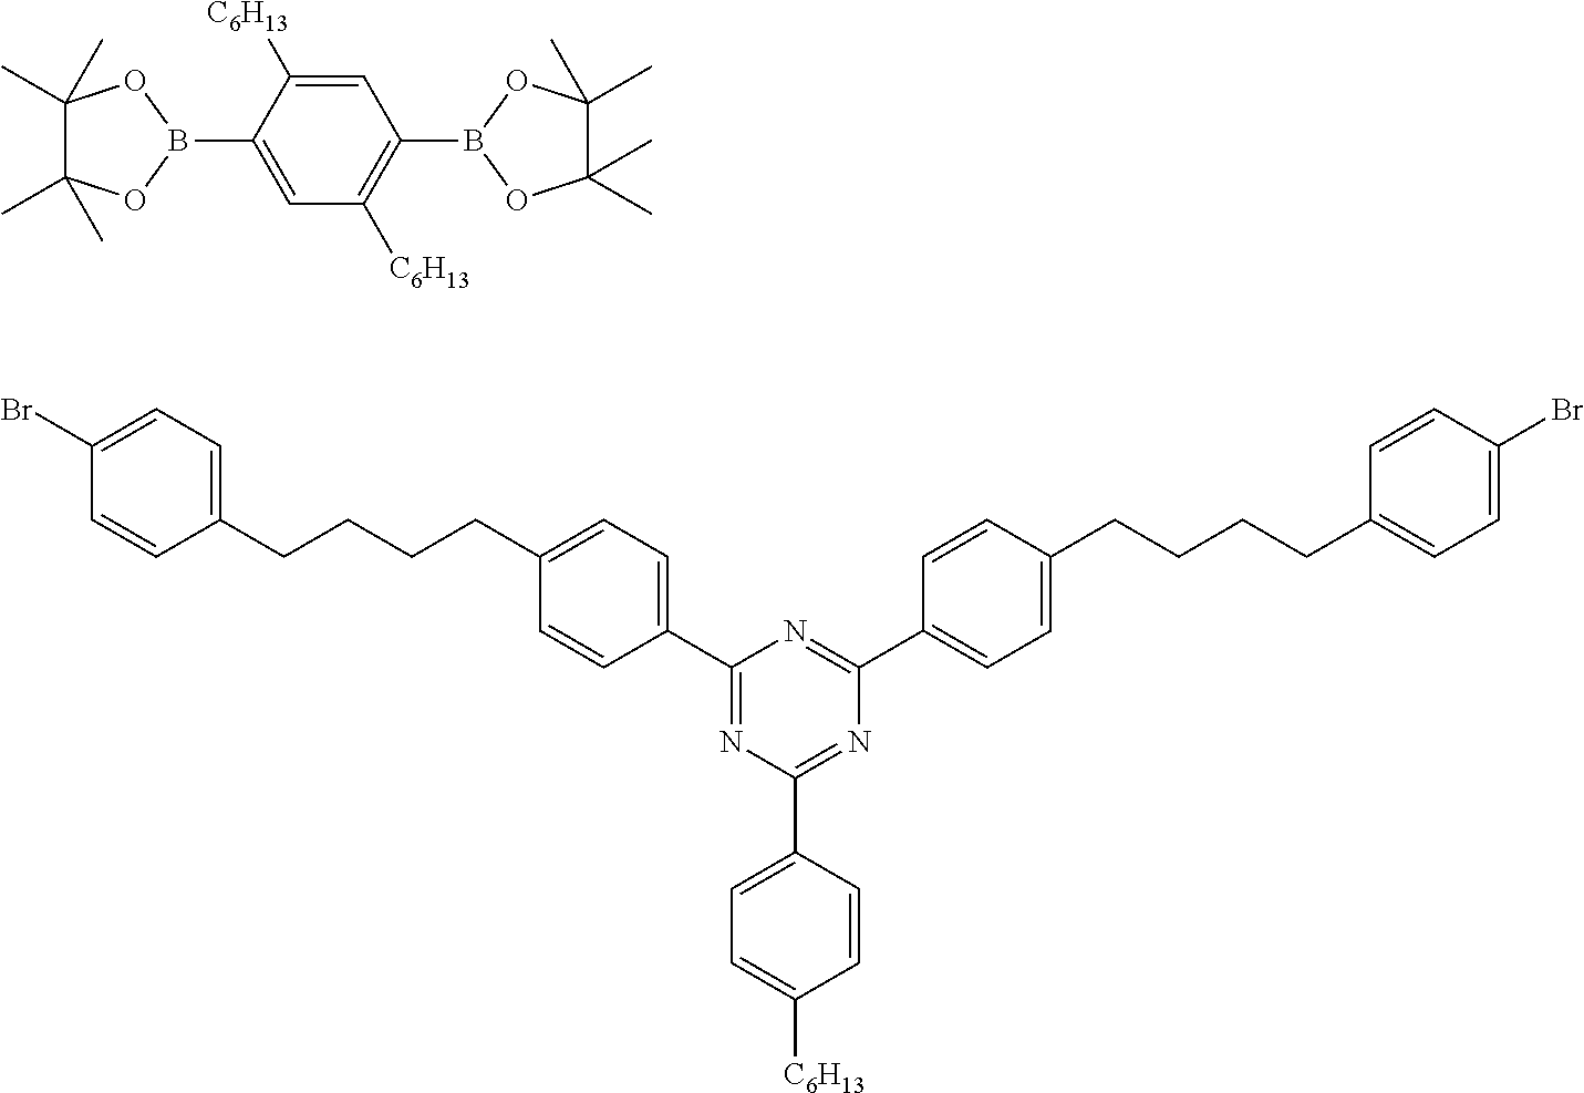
C1(C2=CC=C(CCCCC3=CC=C(Br)C=C3)C=C2)=NC(C2=CC=C([C6H13])C=C2)=NC(C2=CC=C(CCCCC3=CC=C(Br)C=C3)C=C2)=N1.C1=C([C6H13])C(B2OC(C)(C)C(C)(C)O2)=CC([C6H13])=C1B1OC(C)(C)C(C)(C)O1
